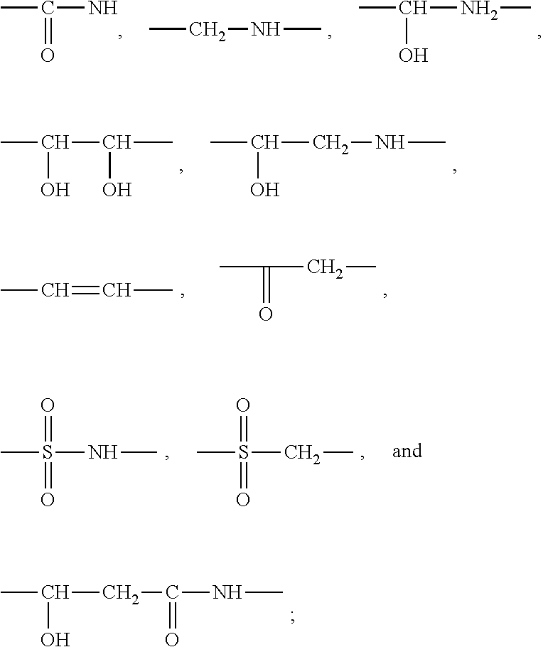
CC(NC)O.CCNC.CC(N)=O.CC(C(C)O)O.CC(CNC)O.CC=CC.CC(=O)CC.CS(=O)(CC)=O.CS(=O)(NC)=O.CC(CC(=O)NC)O
